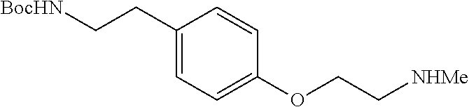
C(CC1=CC=C(OCC[NHMe])C=C1)[BocHN]
